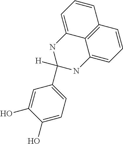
C12=C3C=CC=C1NC(C1=CC=C(O)C(O)=C1)([H])NC2=CC=C3
